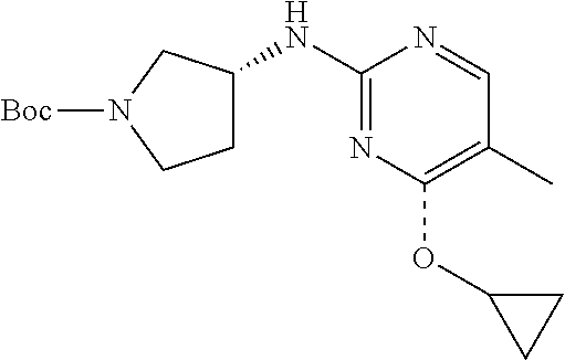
N1([Boc])CCC(NC2=NC(OC3CC3)=C(C)C=N2)C1
